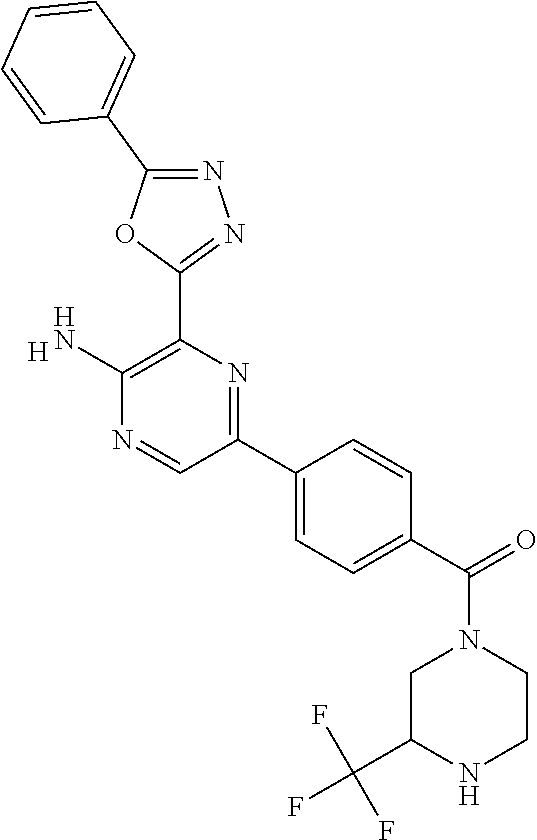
[H].C1(N)=C(C2=NN=C(C3=CC=CC=C3)O2)N=C(C2=CC=C(C(=O)N3CC(C(F)(F)F)NCC3)C=C2)C=N1
